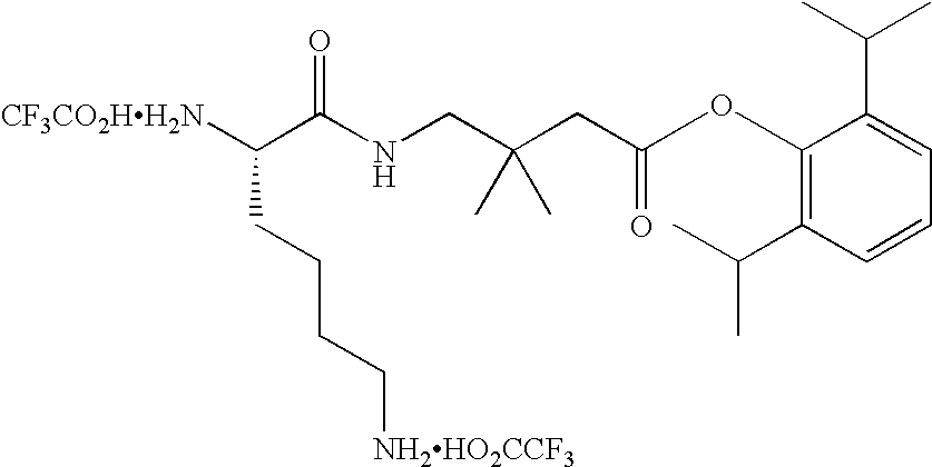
[CF3CO2HH2N]C(C(NCC(CC(=O)OC1=C(C(C)C)C=CC=C1C(C)C)(C)C)=O)CCCC[NH2HO2CCF3]
